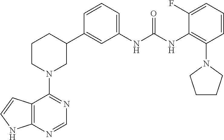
C12=C(N=CN=C1N1CC(C3=CC(NC(NC4=C(N5CCCC5)C=CC=C4F)=O)=CC=C3)CCC1)NC=C2
